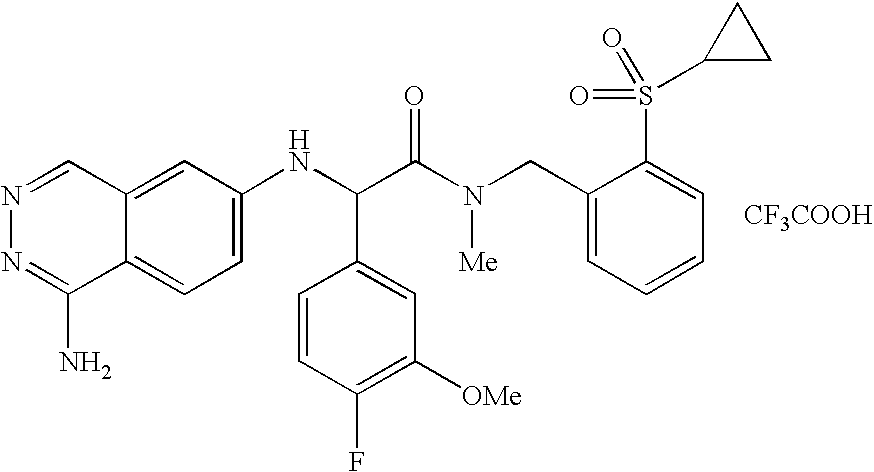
C1=C(NC(C(N(CC2=CC=CC=C2S(C2CC2)(=O)=O)[Me])=O)C2=CC([OMe])=C(F)C=C2)C=C2C(=C1)C(N)=NN=C2.[CF3COOH]
